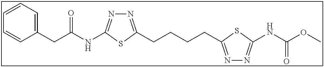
C1=CC=C(CC(NC2=NN=C(CCCCC3=NN=C(NC(OC)=O)S3)S2)=O)C=C1
